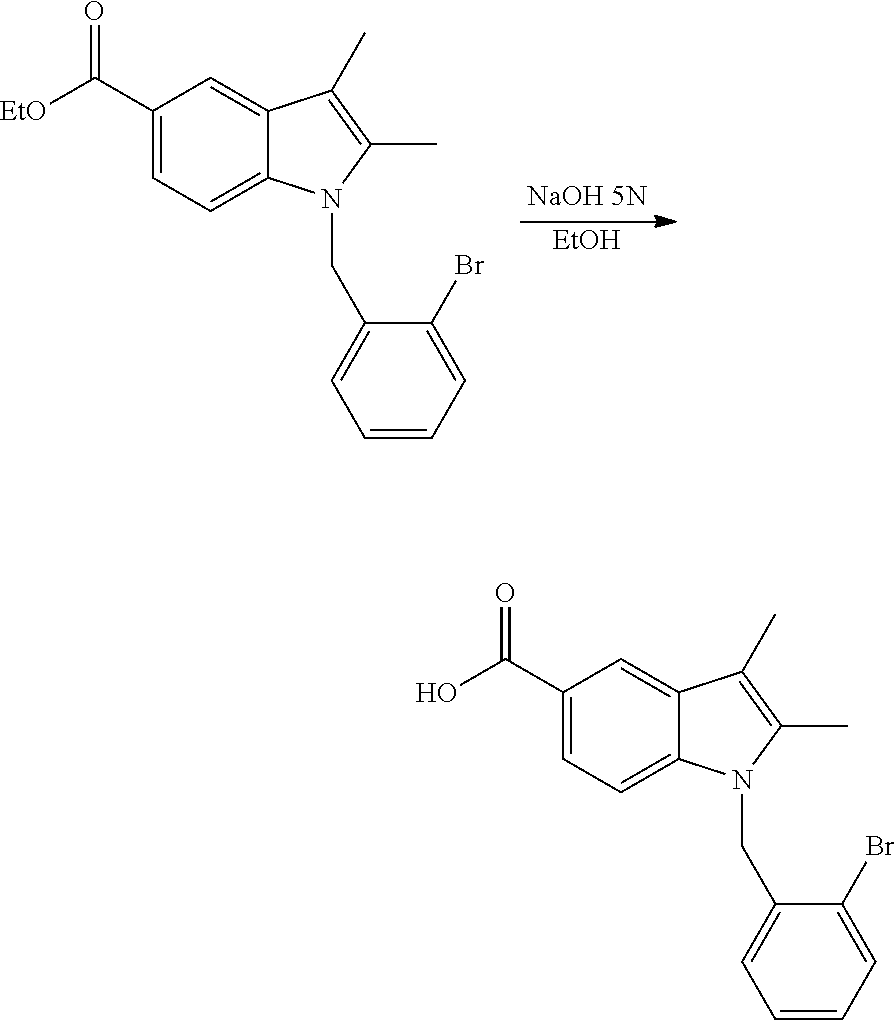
[EtOH].C1(C([EtO])=O)=CC=C2C(=C1)C(C)=C(C)N2CC1=CC=CC=C1Br.C1(C(O)=O)=CC=C2C(=C1)C(C)=C(C)N2CC1=CC=CC=C1Br
